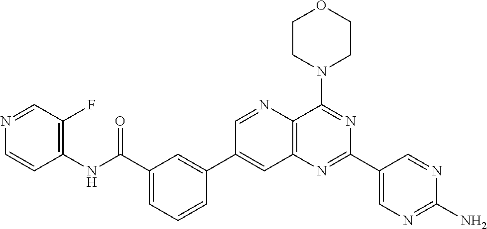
C1=CC(C2=CC3=C(C(N4CCOCC4)=NC(C4=CN=C(N)N=C4)=N3)N=C2)=CC(C(NC2=C(F)C=NC=C2)=O)=C1
